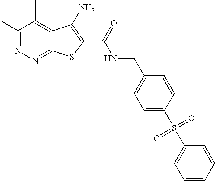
C1(C)=NN=C2C(=C1C)C(N)=C(C(=O)NCC1=CC=C(S(C3=CC=CC=C3)(=O)=O)C=C1)S2
